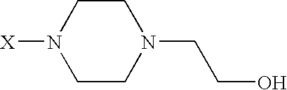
C1CN(CCO)CCN1[X]
